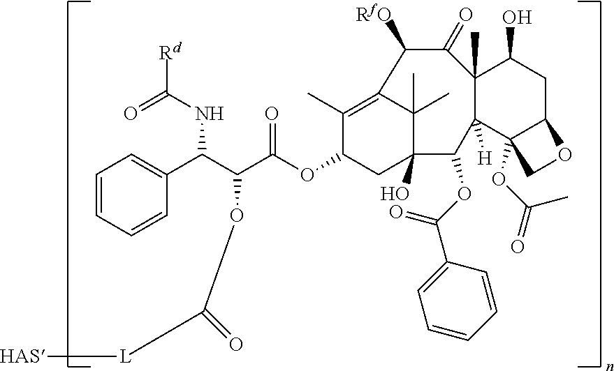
C1(C)=C2C(C)(C)C(O)(CC1OC(C(C(C1=CC=CC=C1)NC(=O)[Rd])OC([L][HAS])=O)=O)C(OC(=O)C1=CC=CC=C1)C1([H])C(C)(C(=O)C2[RfO])C(O)CC2C1(OC(C)=O)CO2
